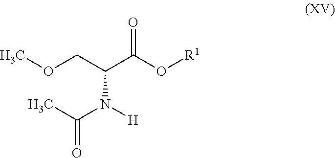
COCC(C(O[R1])=O)N(C(C)=O)[H]
